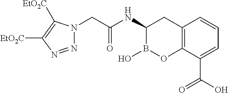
C12=C(C(C(O)=O)=CC=C1)OB(O)C(NC(CN1N=NC([EtO2C])=C1[EtO2C])=O)C2
